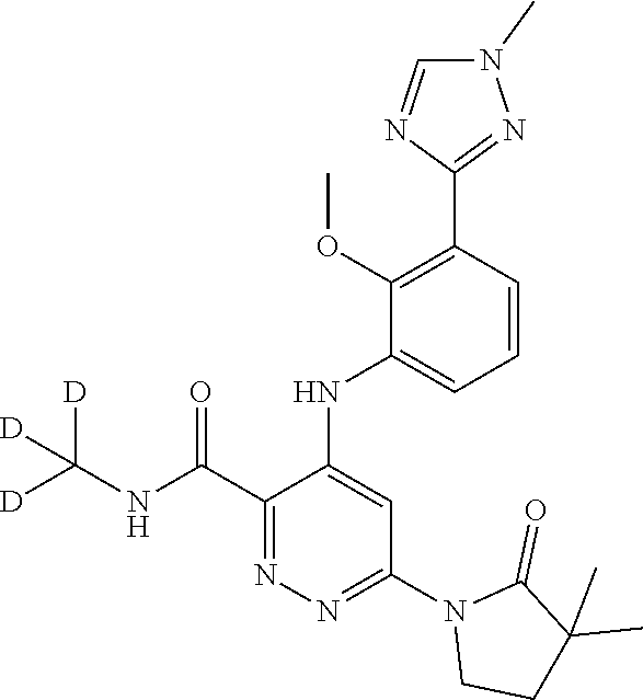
C1(C(NC([D])([D])[D])=O)=NN=C(N2CCC(C)(C)C2=O)C=C1NC1=CC=CC(C2=NN(C)C=N2)=C1OC
